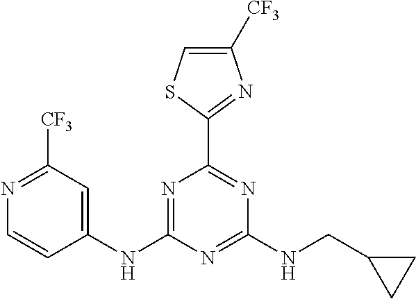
N1=C(NC2=CC([CF3])=NC=C2)N=C(NCC2CC2)N=C1C1=NC([CF3])=CS1
